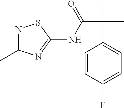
N1=C(C)N=C(NC(C(C)(C)C2=CC=C(F)C=C2)=O)S1
